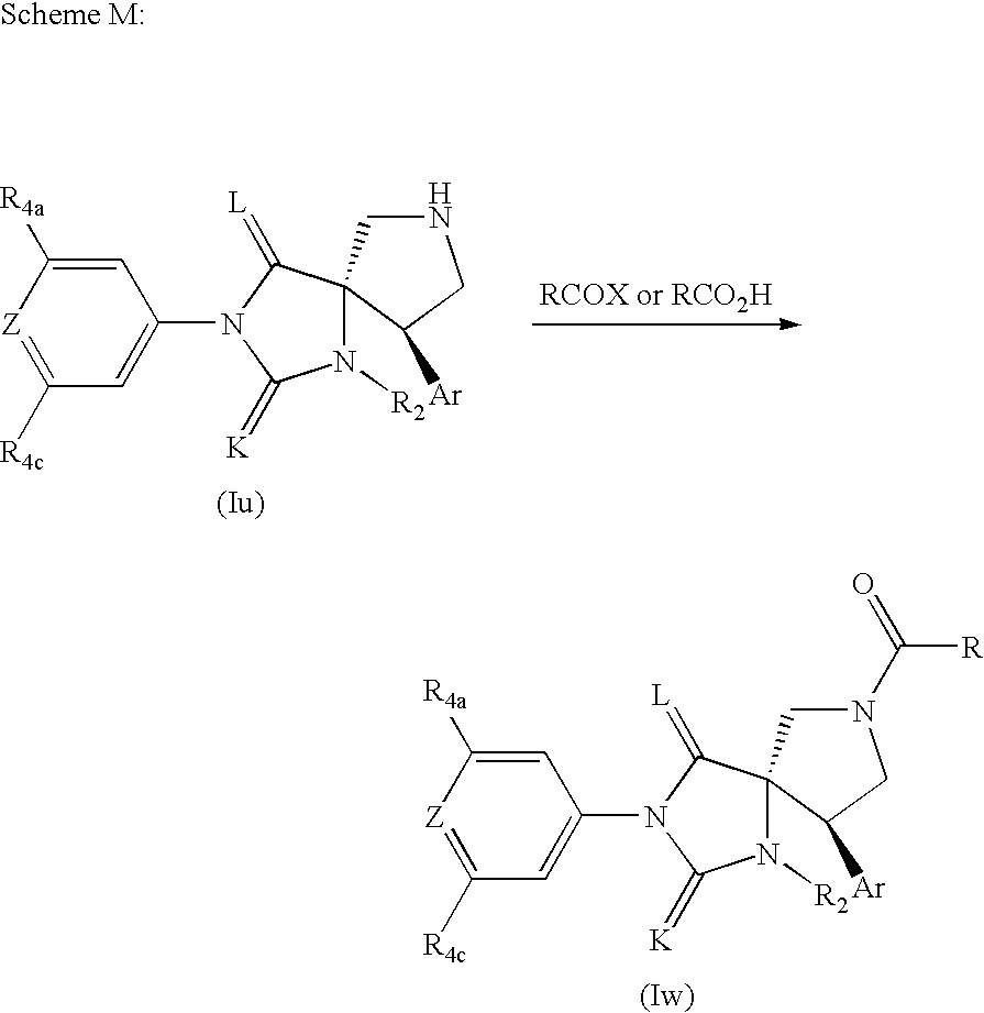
C1=C([R4a])[Z]=C([R4c])C=C1N1C(=[K])N([R2])C2(C1=[L])CN(C(=O)[R])CC2[Ar].C1=C([R4a])[Z]=C([R4c])C=C1N1C(=[K])N([R2])C2(C1=[L])CNCC2[Ar]
